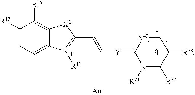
C1([R15])=CC=C2C(=C1[R16])[X21]C(C=C[Y]=C1N([R21])C([R27])C([R28])C[X43]1)=[N+]2[R11]
